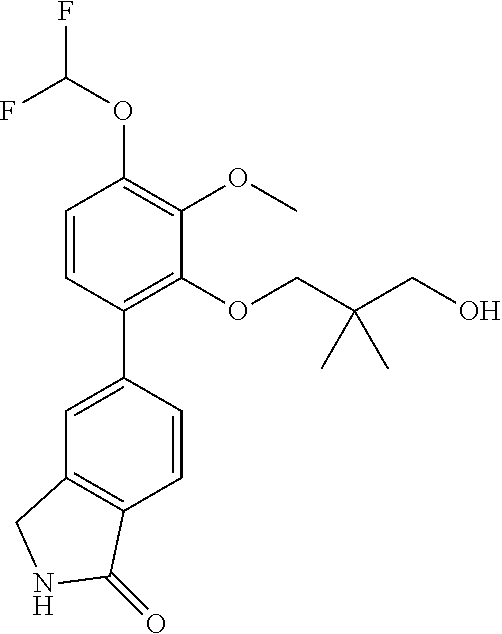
C1=CC(C2=CC3=C(C=C2)C(=O)NC3)=C(OCC(CO)(C)C)C(OC)=C1OC(F)F
